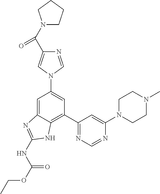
C1=C2C(=C(C3=NC=NC(N4CCN(C)CC4)=C3)C=C1N1C=NC(C(=O)N3CCCC3)=C1)NC(NC(OCC)=O)=N2
